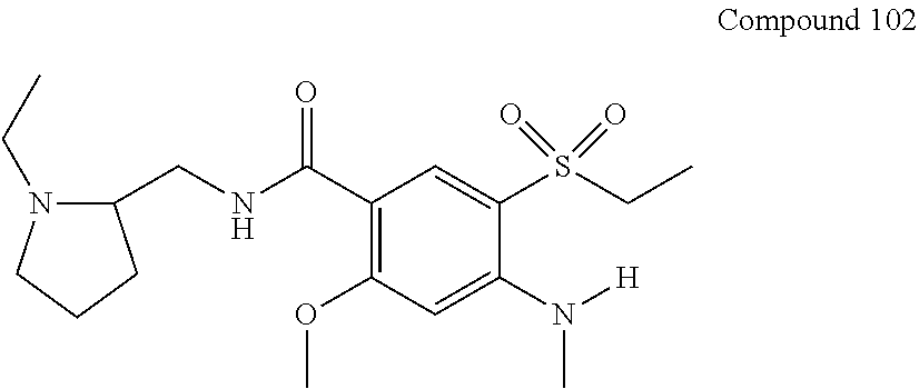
C1(OC)=C(C(NCC2N(CC)CCC2)=O)C=C(S(CC)(=O)=O)C(N([H])C)=C1
